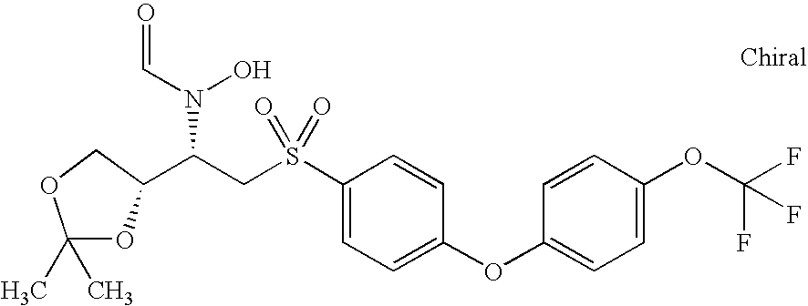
C1(S(CC(C2OC(C)(C)OC2)N(C=O)O)(=O)=O)=CC=C(OC2=CC=C(OC(F)(F)F)C=C2)C=C1
